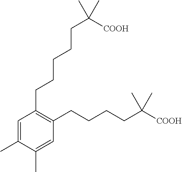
C1(C)=CC(CCCCCC(C)(C)[COOH])=C(CCCCC(C)(C)[COOH])C=C1C
